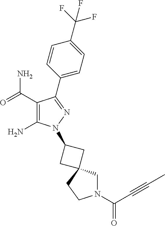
C1(C(=O)N)=C(N)N(C2CC3(CN(C(=O)C#CC)CC3)C2)N=C1C1=CC=C(C(F)(F)F)C=C1
